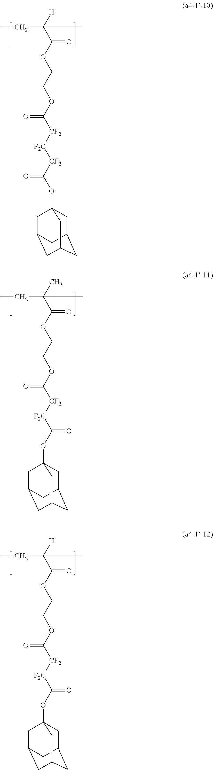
C(C([H])(C(OCCOC([CF2][F2C][CF2]C(OC12CC3CC(CC(C1)C3)C2)=O)=O)=O)C)C.C(C(C)(C(OCCOC([CF2][F2C]C(OC12CC3CC(CC(C1)C3)C2)=O)=O)=O)C)C.C(C([H])(C(OCCOC([CF2][F2C]C(OC12CC3CC(CC(C1)C3)C2)=O)=O)=O)C)C
